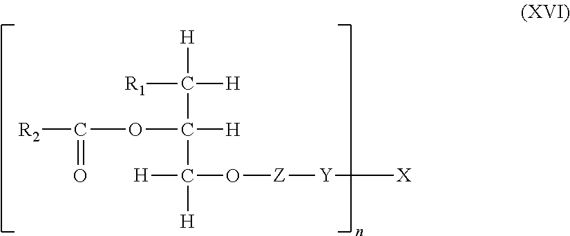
C(C(C([H])(O[Z][Y][X])[H])([H])OC([R2])=O)([H])([R1])[H]
